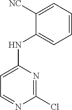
N1=C(Cl)N=CC=C1NC1=CC=CC=C1[NC]
